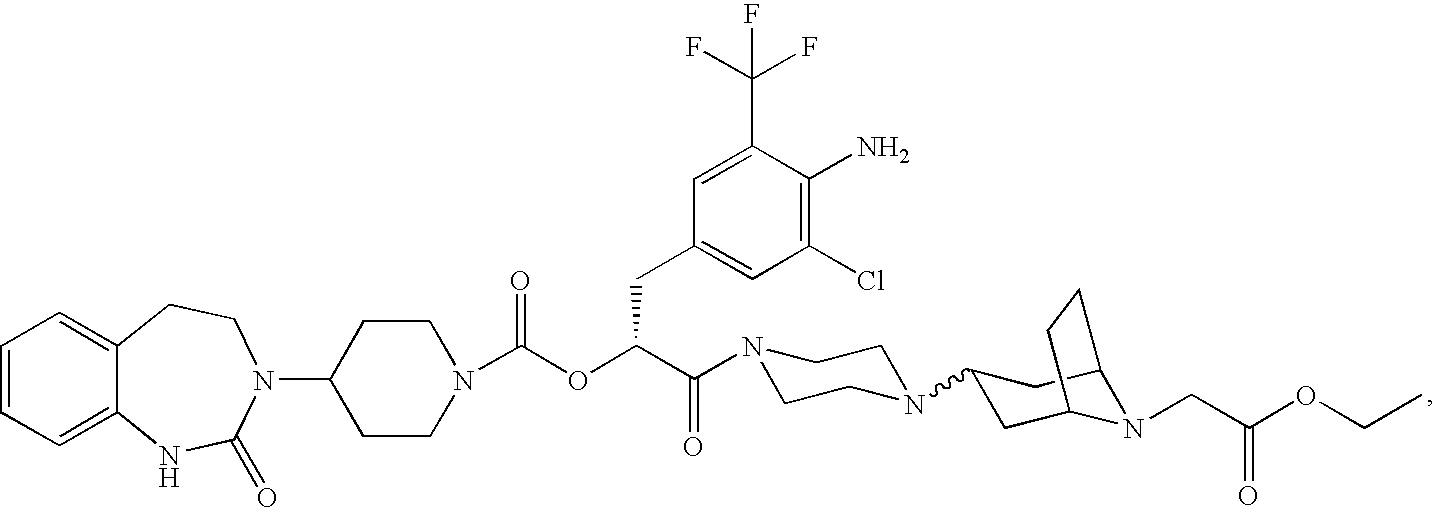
C1=CC=C2C(=C1)CCN(C1CCN(C(OC(C(=O)N3CCN(C4CC5N(CC(OCC)=O)C(C4)CC5)CC3)CC3=CC(Cl)=C(N)C(C(F)(F)F)=C3)=O)CC1)C(=O)N2
